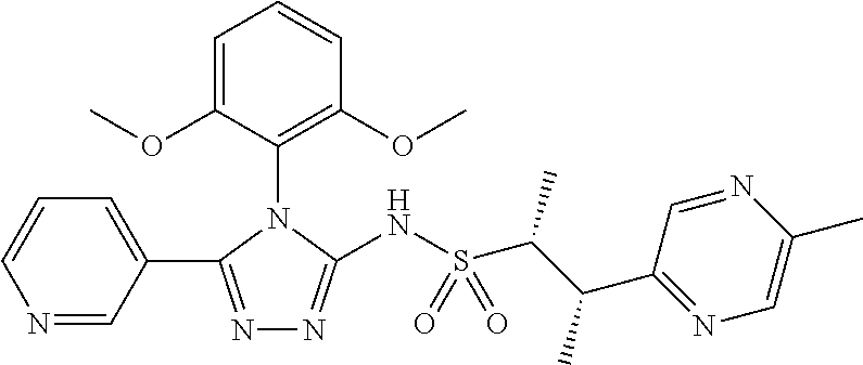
N1=C(C2=CC=CN=C2)N(C2=C(OC)C=CC=C2OC)C(NS(C(C(C2=NC=C(C)N=C2)C)C)(=O)=O)=N1
